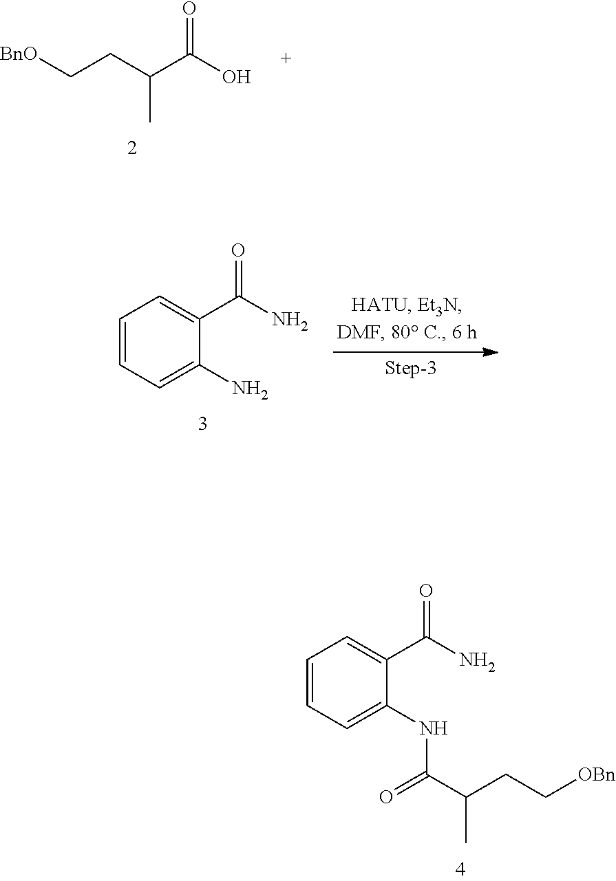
[BnO]CCC(C(O)=O)C.C1=CC=C(N)C(C(N)=O)=C1.C1=CC=C(NC(C(CC[OBn])C)=O)C(C(N)=O)=C1
